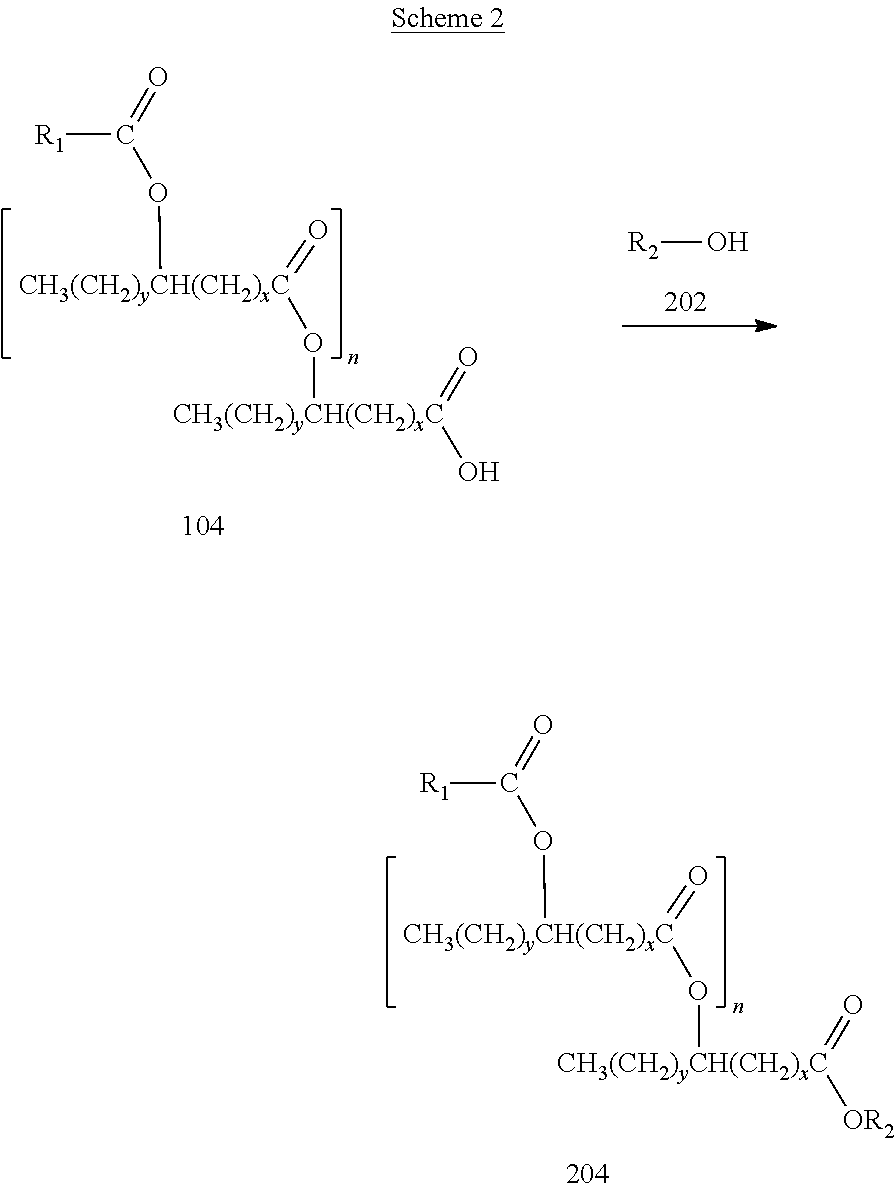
[CH3(CH2)yCH(CH2)xC](OC([R1])=O)(=O)O[CH3(CH2)yCH(CH2)xC](=O)[OR2].[CH3(CH2)yCH(CH2)xC](OC([R1])=O)(=O)O[CH3(CH2)yCH(CH2)xC](=O)O.[R2]O
